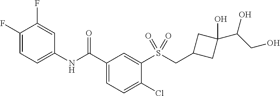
C1(F)=CC=C(NC(C2=CC=C(Cl)C(S(=O)(=O)CC3CC(O)(C(CO)O)C3)=C2)=O)C=C1F
